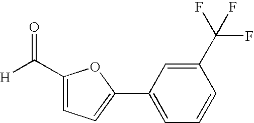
[H]C(=O)C1=CC=C(C2=CC=CC(C(F)(F)F)=C2)O1
